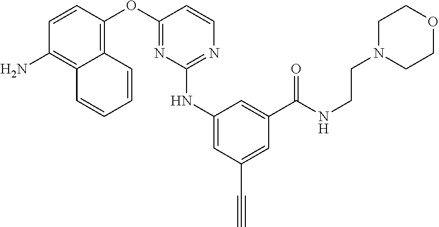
C12=C(OC3=NC(NC4=CC(C#C)=CC(C(NCCN5CCOCC5)=O)=C4)=NC=C3)C=CC(N)=C1C=CC=C2
